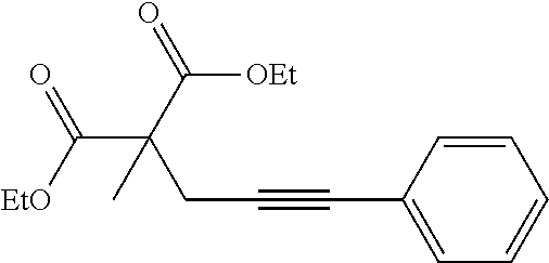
C(C(C(=O)[OEt])(CC#CC1=CC=CC=C1)C)([EtO])=O
